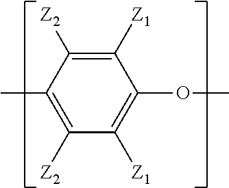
C1([Z2])=C(C)C([Z2])=C([Z1])C(OC)=C1[Z1]
